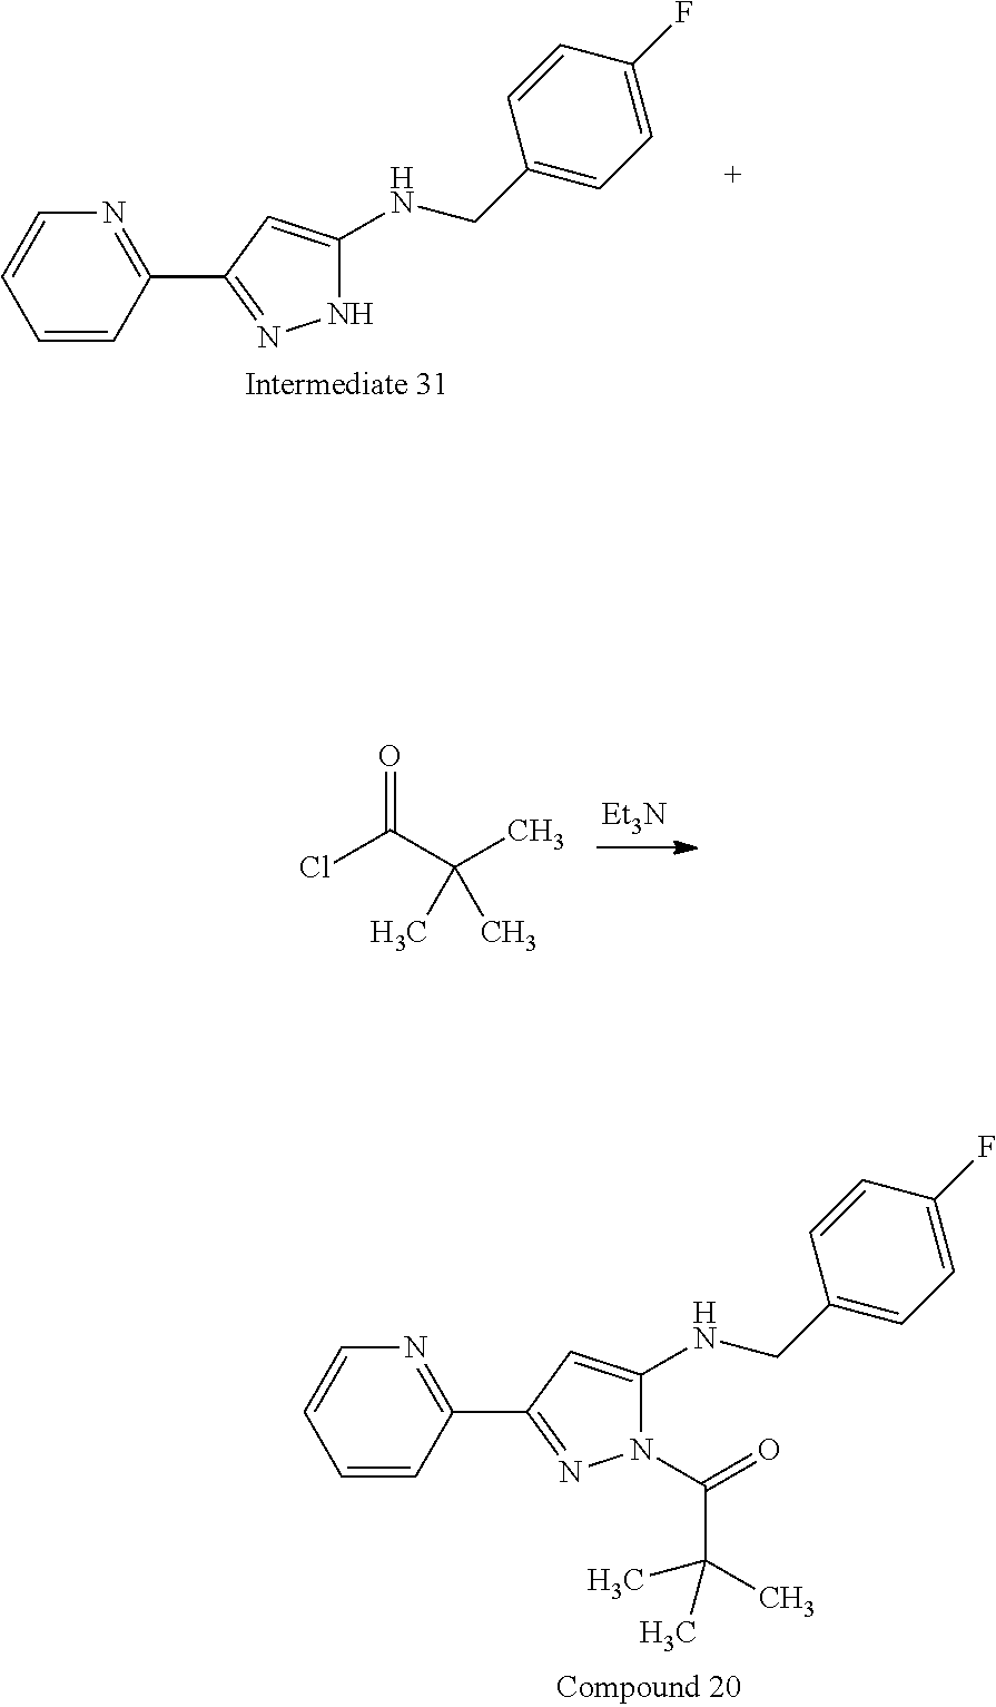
C1=CC(C2=NNC(NCC3=CC=C(F)C=C3)=C2)=NC=C1.[Et3N].ClC(C(C)(C)C)=O.C1=CC(C2=NN(C(=O)C(C)(C)C)C(NCC3=CC=C(F)C=C3)=C2)=NC=C1
